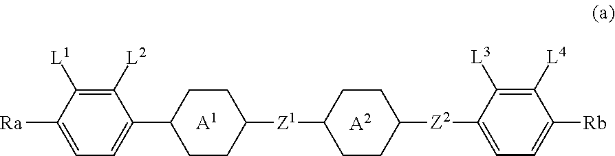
[A1].C1=C([Ra])C([L1])=C([L2])C(C2CCC([Z1]C3CCC([Z2]C4=CC=C([Rb])C([L4])=C4[L3])CC3)CC2)=C1.[A2]
